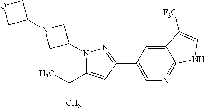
C12=CC(C3=NN(C4CN(C5COC5)C4)C(C(C)C)=C3)=CN=C1NC=C2[F3C]
